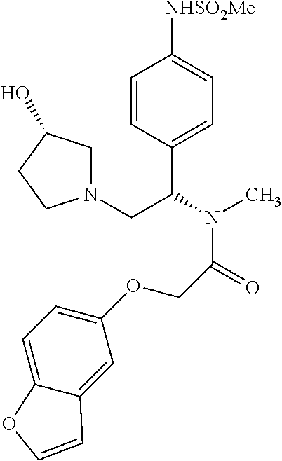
C1=CC(C(N(C)C(=O)COC2=CC=C3C(=C2)C=CO3)CN2CC(O)CC2)=CC=C1[NHSO2Me]
